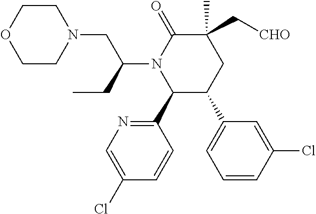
C1(C)(C[CHO])C(=O)N(C(CN2CCOCC2)CC)C(C2=NC=C(Cl)C=C2)C(C2=CC=CC(Cl)=C2)C1
